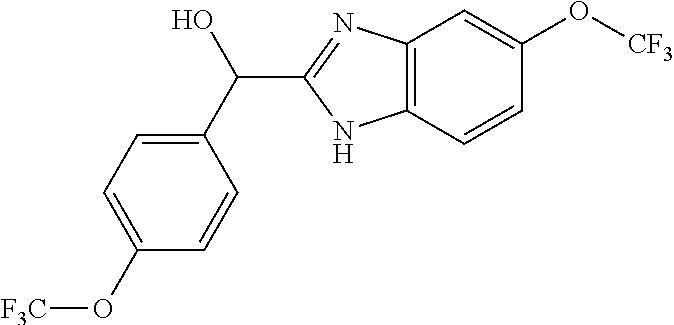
C12=C(C=CC(O[CF3])=C1)NC(C(C1=CC=C(O[F3C])C=C1)O)=N2
